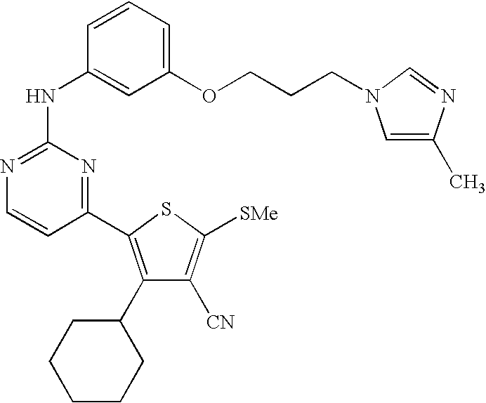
C1=CC(NC2=NC=CC(C3=C(C4CCCCC4)C([CN])=C([SMe])S3)=N2)=CC(OCCCN2C=C(C)N=C2)=C1
